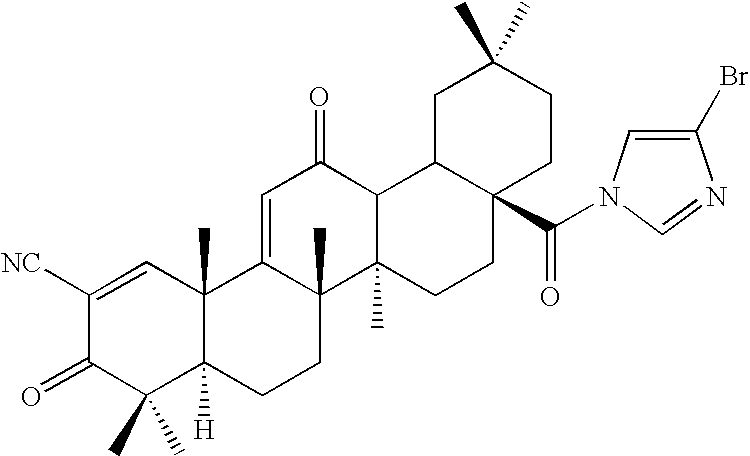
C1([NC])=CC2(C)C([H])(C(C)(C)C1=O)CCC1(C)C2=CC(=O)C2C1(C)CCC1(C(N3C=C(Br)N=C3)=O)CCC(C)(C)CC12
